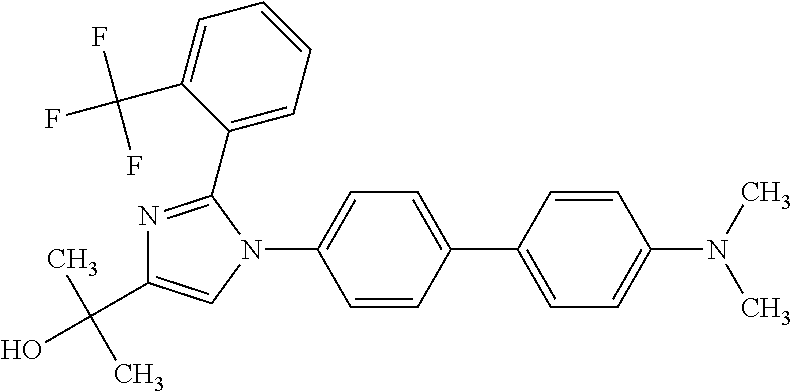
C1=CC(C2=CC=C(N(C)C)C=C2)=CC=C1N1C(C2=CC=CC=C2C(F)(F)F)=NC(C(C)(C)O)=C1
